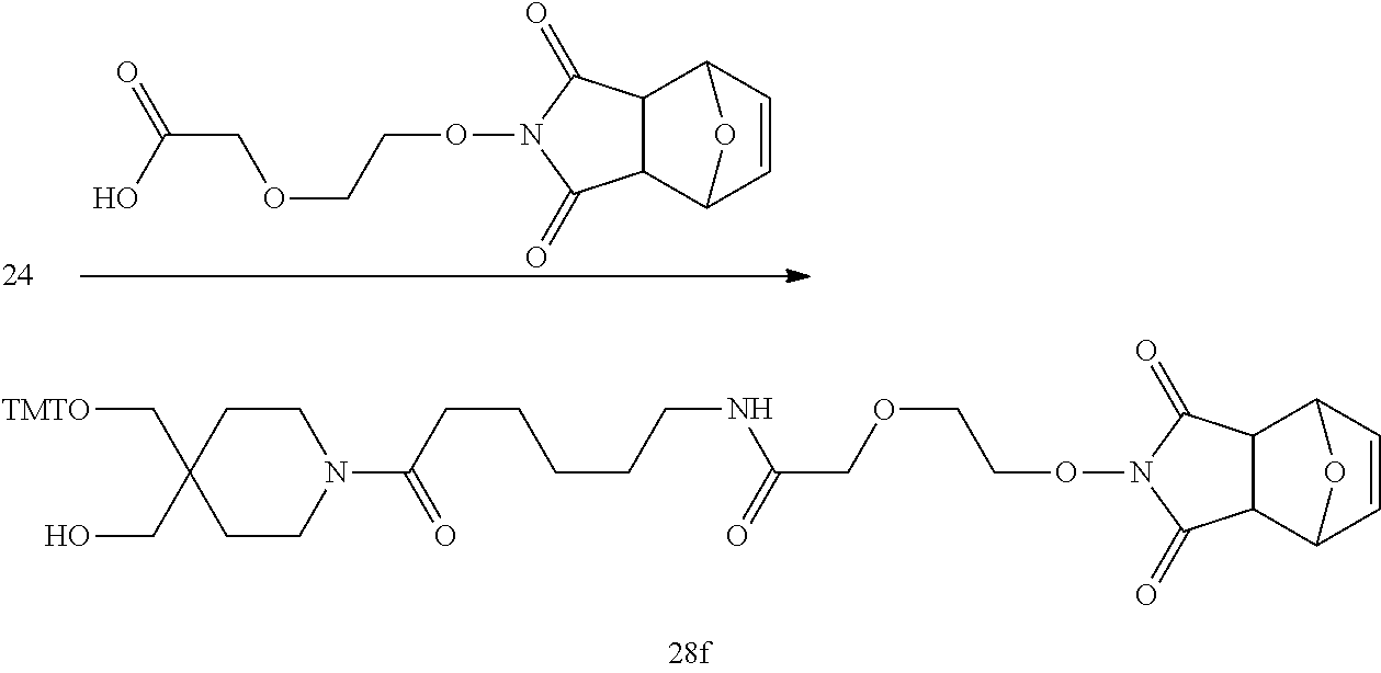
[TMTO]CC1(CO)CCN(C(=O)CCCCCNC(=O)COCCON2C(=O)C3C(C4C=CC3O4)C2=O)CC1.C12C3C=CC(C1C(=O)N(OCCOCC(=O)O)C2=O)O3
